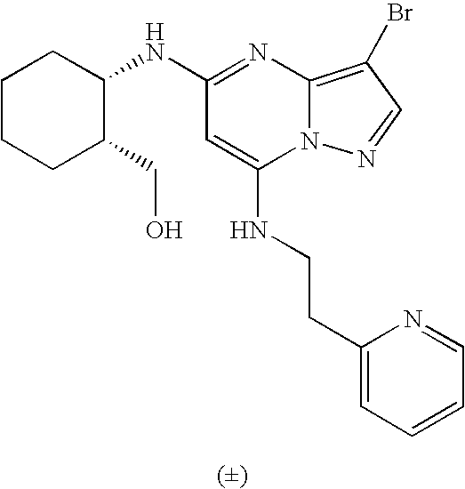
C1(NC2CCCCC2CO)=NC2=C(Br)C=NN2C(NCCC2=CC=CC=N2)=C1
